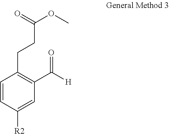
C1=CC([R2])=CC(C([H])=O)=C1CCC(OC)=O
